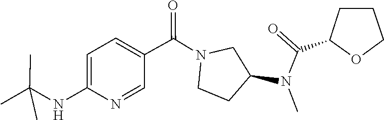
CC(C)(NC1=CC=C(C(=O)N2CCC(N(C)C(C3OCCC3)=O)C2)C=N1)C
